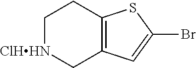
C1[ClHHN]CC2=C(C1)SC(Br)=C2
